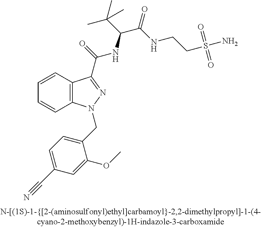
C1=CC2=C(C=C1)N(CC1=CC=C(C#N)C=C1OC)N=C2C(=O)NC(C(C)(C)C)C(=O)NCCS(=O)(=O)N
